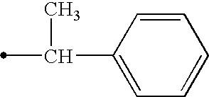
C(C)(C1=CC=CC=C1)C
